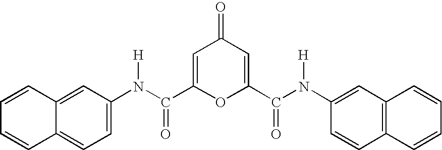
C1=C(C(N(C2=CC=C3C(=C2)C=CC=C3)[H])=O)OC(C(N(C2=CC3=C(C=C2)C=CC=C3)[H])=O)=CC1=O
